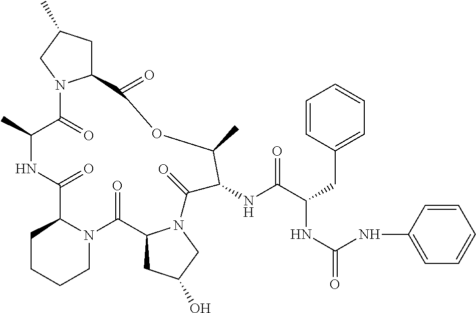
C1CCCN2C1C(=O)NC(C)C(=O)N1C(CC(C)C1)C(=O)OC(C)C(NC(C(CC1=CC=CC=C1)NC(=O)NC1=CC=CC=C1)=O)C(=O)N1C(C2=O)CC(O)C1
